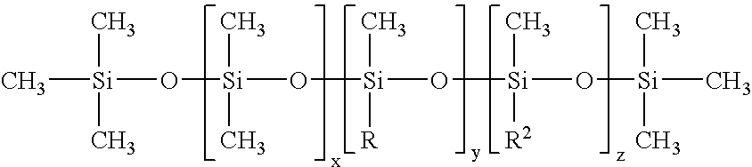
C[Si](C)(C)O[Si](C)(C)O[Si](C)([R])O[Si](C)([R2])O[Si](C)(C)C
